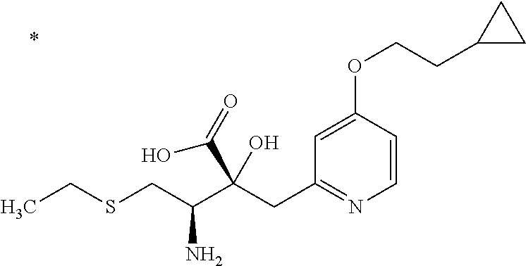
C1=CC(OCCC2CC2)=CC(CC(C(CSCC)N)(C(=O)O)O)=N1
